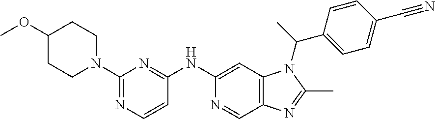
C1(OC)CCN(C2=NC=CC(NC3=CC4=C(C=N3)N=C(C)N4C(C)C3=CC=C(C#N)C=C3)=N2)CC1
